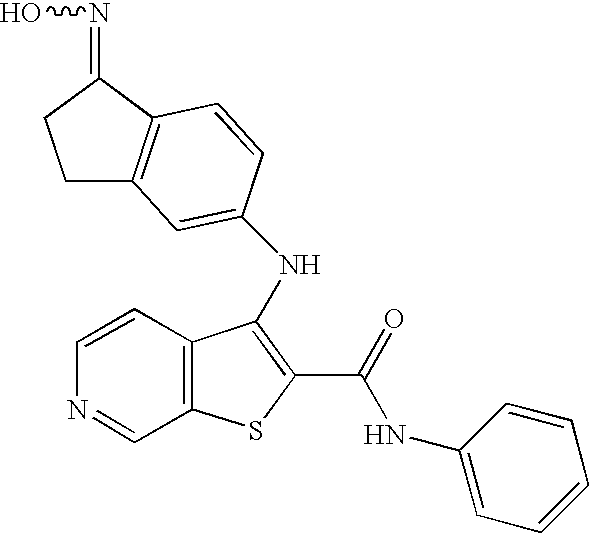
C1C2=C(C(=NO)C1)C=CC(NC1=C(C(=O)NC3=CC=CC=C3)SC3=C1C=CN=C3)=C2
